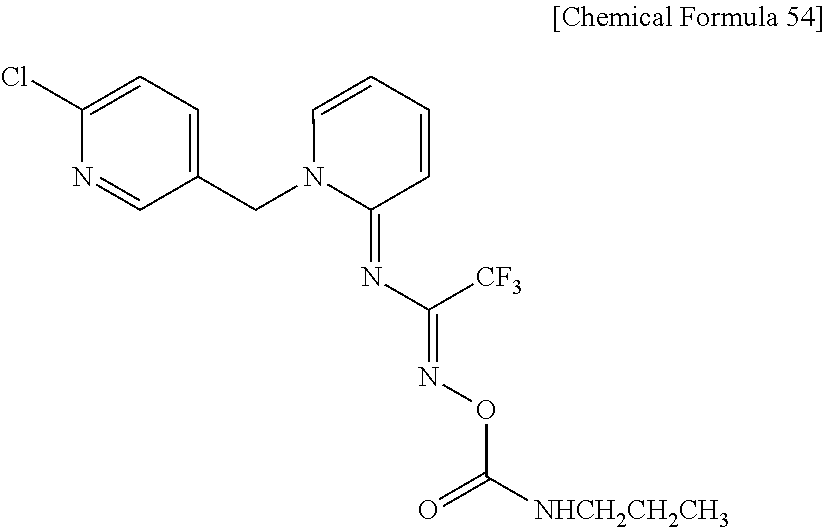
C1(Cl)=CC=C(CN2C(=NC([CF3])=NOC([NHCH2CH2CH3])=O)C=CC=C2)C=N1
